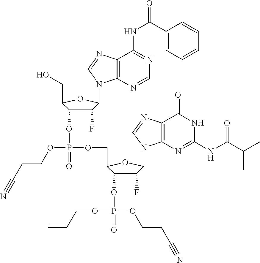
C1(F)C(OP(=O)(OCC2C(OP(=O)(OCCC#N)OCC=C)C(F)C(N3C4=C(C(=O)NC(NC(C(C)C)=O)=N4)N=C3)O2)OCCC#N)C(CO)OC1N1C2=C(C(NC(C3=CC=CC=C3)=O)=NC=N2)N=C1
